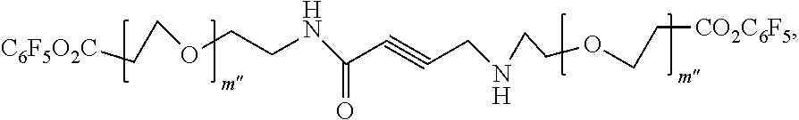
C(COCCNCC#CC(=O)NCCOCC[C6F5O2C])[CO2C6F5]
